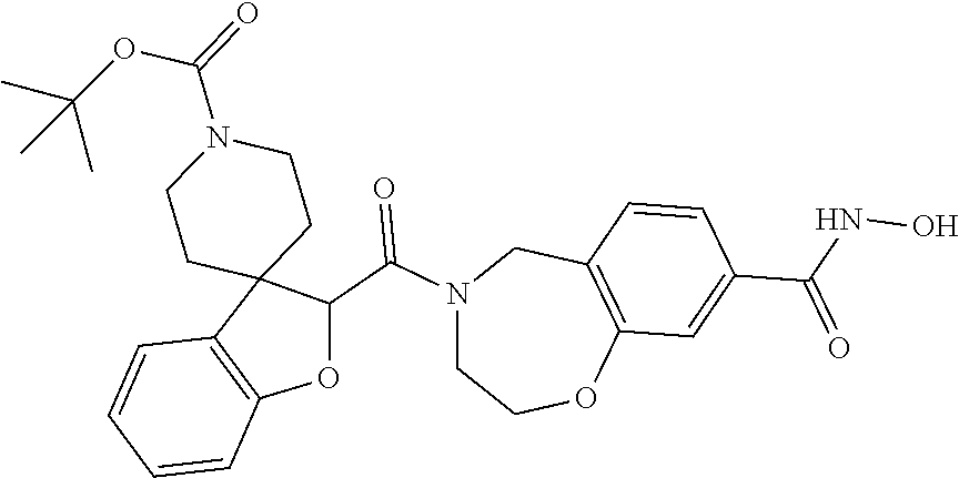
N1(C(C2C3(C4=C(O2)C=CC=C4)CCN(C(=O)OC(C)(C)C)CC3)=O)CCOC2=C(C1)C=CC(C(NO)=O)=C2
